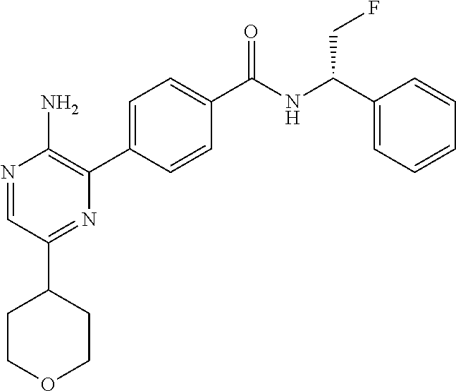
N1=CC(C2CCOCC2)=NC(C2=CC=C(C(NC(C3=CC=CC=C3)CF)=O)C=C2)=C1N
